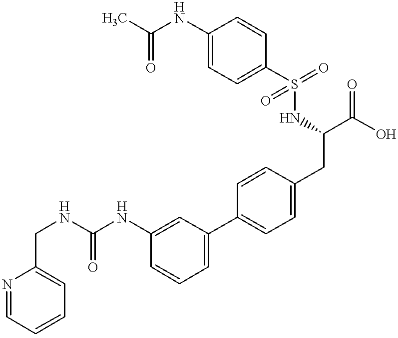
C(NC1=CC(C2=CC=C(CC(NS(C3=CC=C(NC(C)=O)C=C3)(=O)=O)C(O)=O)C=C2)=CC=C1)(NCC1=CC=CC=N1)=O
